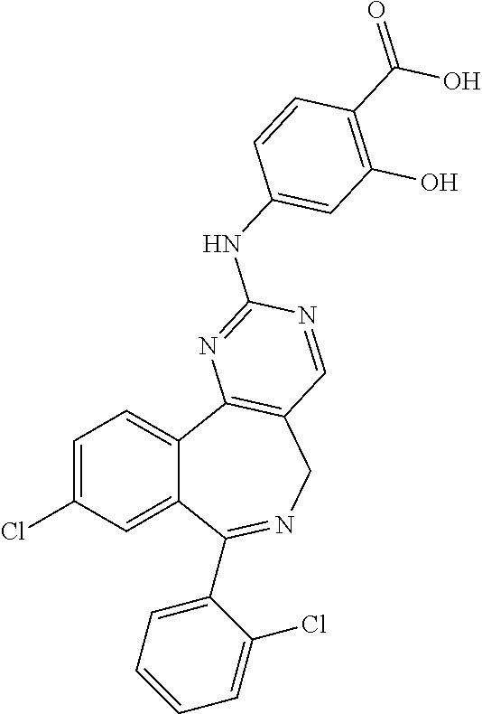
C1=C(Cl)C=C2C(=C1)C1=C(CN=C2C2=CC=CC=C2Cl)C=NC(NC2=CC(O)=C(C(=O)O)C=C2)=N1
